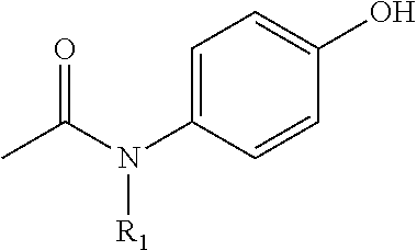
C1=C(N(C(C)=O)[R1])C=CC(O)=C1
